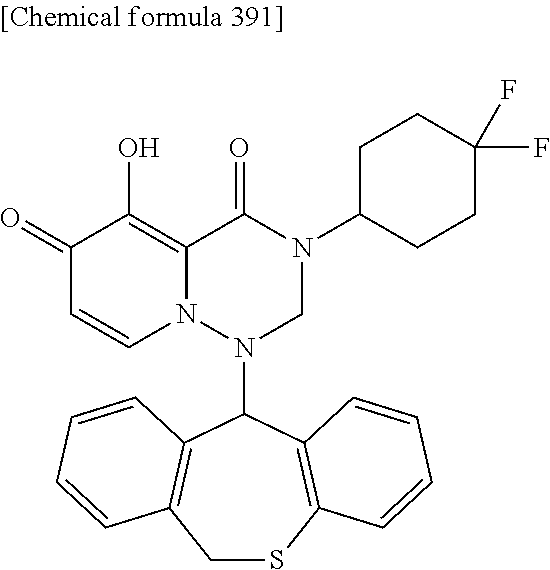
C1(=O)C=CN2C(=C1O)C(=O)N(C1CCC(F)(F)CC1)CN2C1C2=C(CSC3=C1C=CC=C3)C=CC=C2
